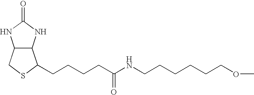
C12C(NC(=O)N1)C(CCCCC(NCCCCCCOC)=O)SC2
